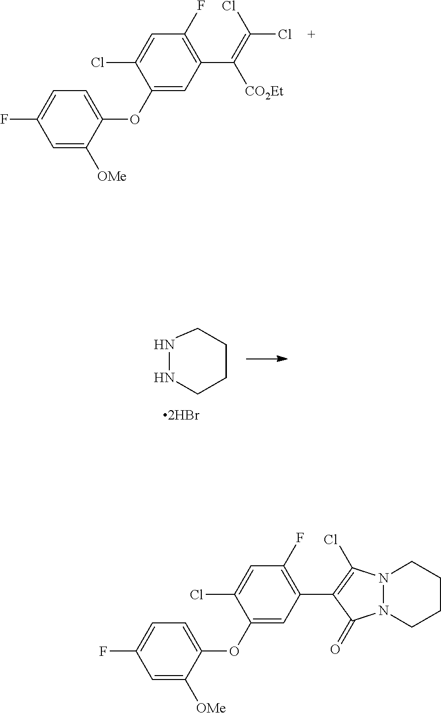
C1(OC2=CC=C(F)C=C2[OMe])=CC(C(=C(Cl)Cl)[CO2Et])=C(F)C=C1Cl.N1NCCCC1.C1(OC2=CC=C(F)C=C2[OMe])=CC(C2=C(Cl)N3N(C2=O)CCCC3)=C(F)C=C1Cl
